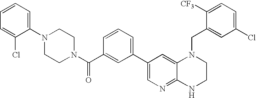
N1(C(C2=CC(C3=CN=C4C(=C3)N(CC3=CC(Cl)=CC=C3[CF3])CCN4)=CC=C2)=O)CCN(C2=CC=CC=C2Cl)CC1
